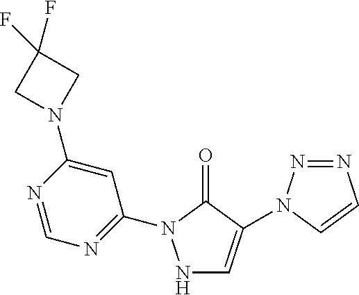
N1C=C(N2N=NC=C2)C(=O)N1C1=NC=NC(N2CC(F)(F)C2)=C1
